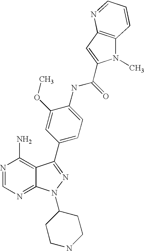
N1=CN=C2C(=C1N)C(C1=CC=C(NC(=O)C3=CC4=C(N3C)C=CC=N4)C(OC)=C1)=NN2C1CCNCC1
